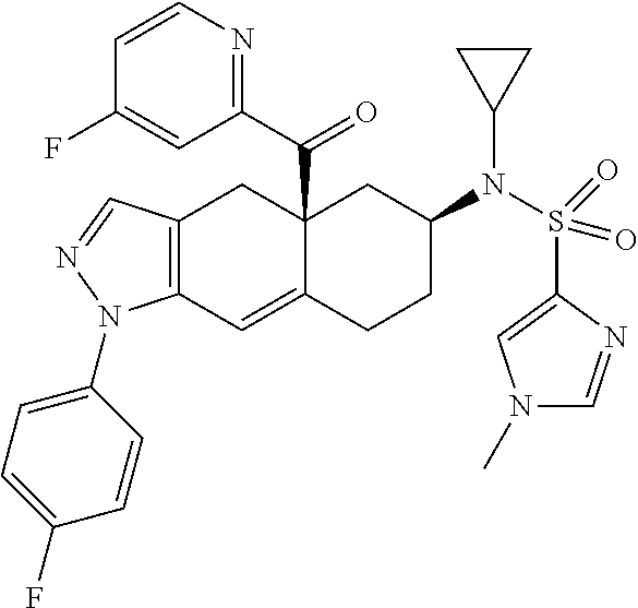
C12(C(C3=NC=CC(F)=C3)=O)C(=CC3=C(C1)C=NN3C1=CC=C(F)C=C1)CCC(N(S(C1=CN(C)C=N1)(=O)=O)C1CC1)C2
